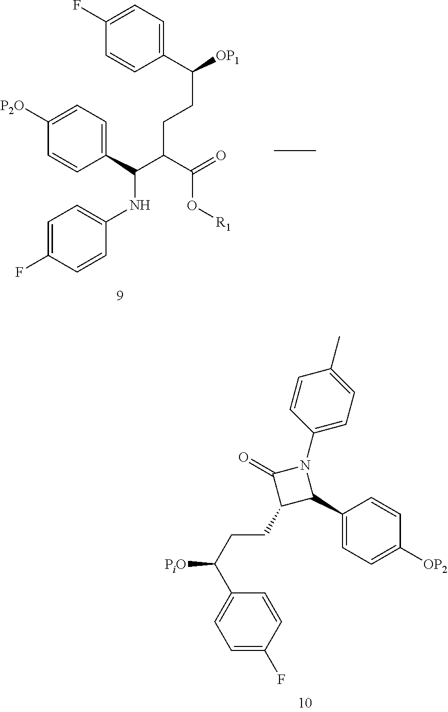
C1=C(F)C=CC(C(CCC2C(C3=CC=C([OP2])C=C3)N(C3=CC=C(C)C=C3)C2=O)[PiO])=C1.C1(C(C(C(O[R1])=O)CCC([OP1])C2=CC=C(F)C=C2)NC2=CC=C(F)C=C2)=CC=C([P2O])C=C1
